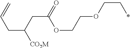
C(C([CO2M])CC=C)C(=O)OCCOCC*
